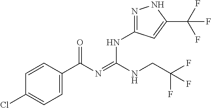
C1=CC(C(N=C(NCC(F)(F)F)NC2=NNC(C(F)(F)F)=C2)=O)=CC=C1Cl
